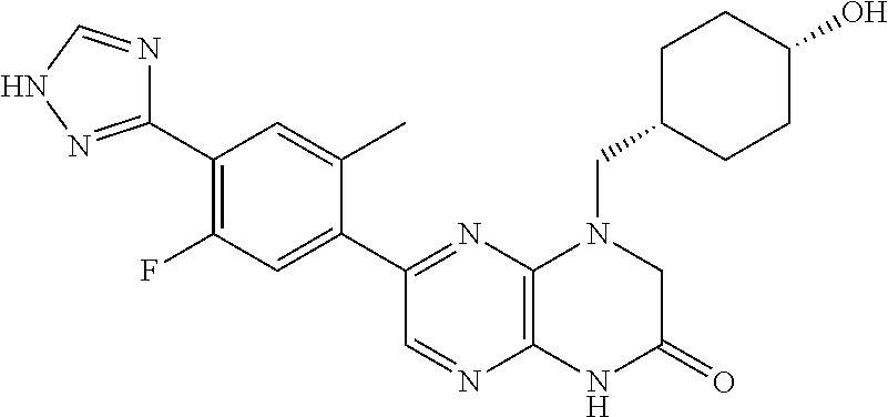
C12=C(N=C(C3=CC(F)=C(C4=NNC=N4)C=C3C)C=N1)N(CC1CCC(O)CC1)CC(=O)N2
